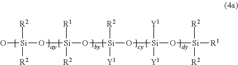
O[Si](O[Si](O[Si](O[Si](O[Si]([R1])([R2])[R2])([Y1])[Y1])([R2])[Y1])([R1])[R2])([R2])[R2]
